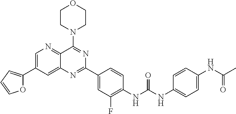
O1C(C2=CN=C3C(=C2)N=C(C2=CC(F)=C(NC(NC4=CC=C(NC(C)=O)C=C4)=O)C=C2)N=C3N2CCOCC2)=CC=C1
